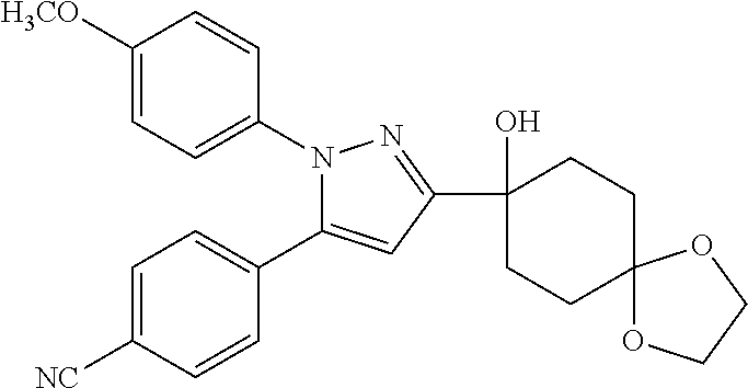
C1([H3CO])=CC=C(N2C(C3=CC=C([NC])C=C3)=CC(C3(O)CCC4(CC3)OCCO4)=N2)C=C1
